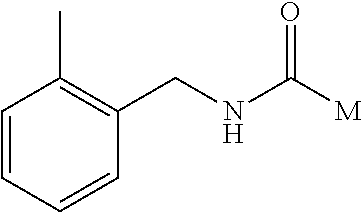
N(CC1=C(C)C=CC=C1)C([M])=O
